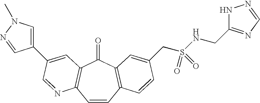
C1=CC2=C(C(=O)C3=C1N=CC(C1=CN(C)N=C1)=C3)C=C(CS(NCC1=NC=NN1)(=O)=O)C=C2
